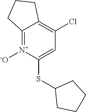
C12=[N+]([-O])C(SC3CCCC3)=CC(Cl)=C1CCC2
